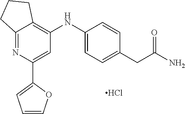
C12=NC(C3=CC=CO3)=CC(NC3=CC=C(CC(N)=O)C=C3)=C1CCC2.Cl
